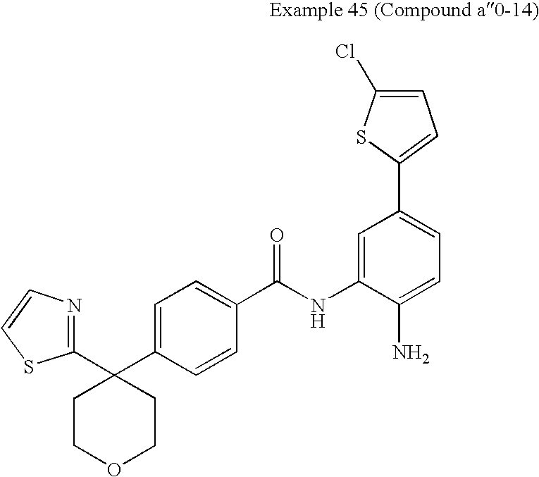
C1(C2(C3=CC=C(C(NC4=CC(C5=CC=C(Cl)S5)=CC=C4N)=O)C=C3)CCOCC2)=NC=CS1
